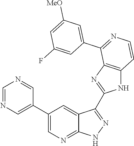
C1=NC=C(C2=CN=C3C(=C2)C(C2=NC4=C(N2)C=CN=C4C2=CC([MeO])=CC(F)=C2)=NN3)C=N1
